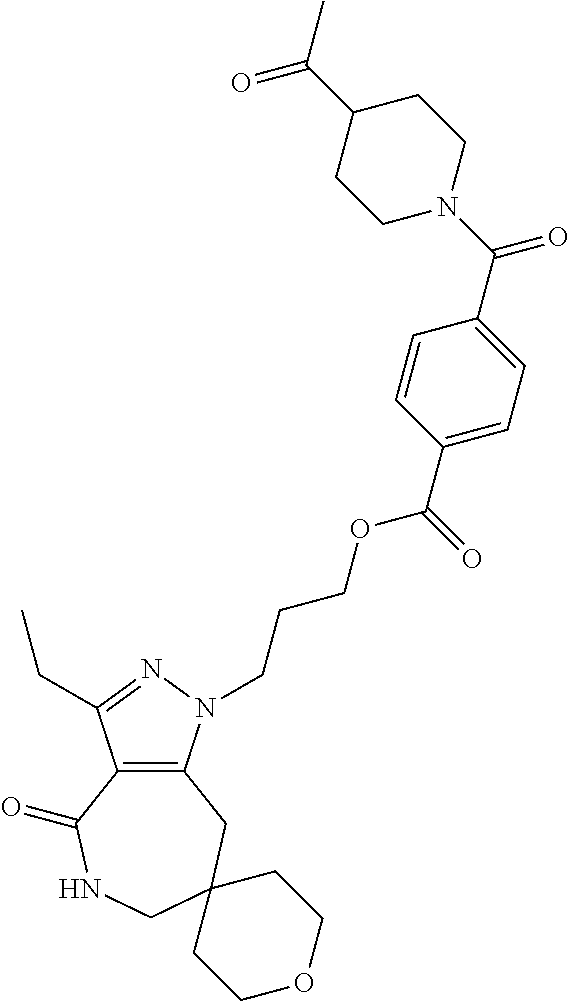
C12=C(N(CCCOC(C3=CC=C(C(N4CCC(C(=O)C)CC4)=O)C=C3)=O)N=C1CC)CC1(CNC2=O)CCOCC1
